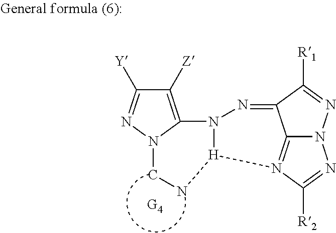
C1([Z])=C2N(N=C1[Y])CN[H]1N2N=C2C3=N1C([R2])=NN3N=C2[R1]
